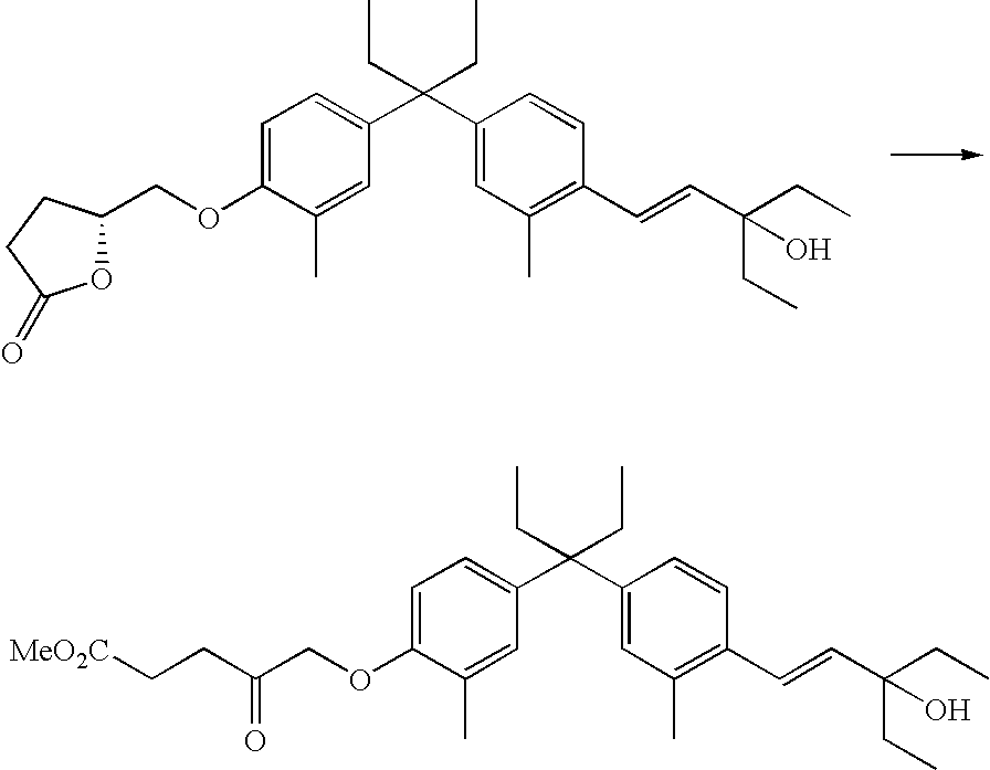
C1=C(OCC2OC(=O)CC2)C(C)=CC(C(C2=CC(C)=C(C=CC(CC)(CC)O)C=C2)(CC)CC)=C1.C1=C(OCC(CC[MeO2C])=O)C(C)=CC(C(C2=CC(C)=C(C=CC(CC)(CC)O)C=C2)(CC)CC)=C1
